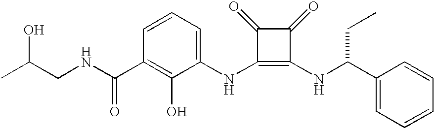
N(C1=C(NC(C2=CC=CC=C2)CC)C(=O)C1=O)C1=CC=CC(C(=O)NCC(C)O)=C1O
